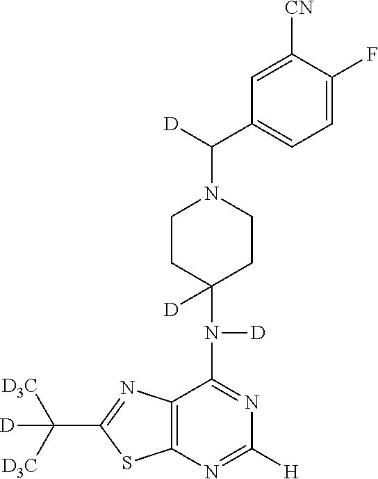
C1CC(N([D])C2=NC([H])=NC3=C2N=C(C([D3C])([D3C])[D])S3)([D])CCN1C([D])C1=CC=C(F)C([CN])=C1
